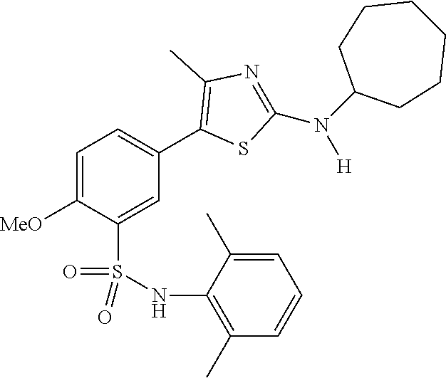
C1=C([MeO])C(S(=O)(=O)NC2=C(C)C=CC=C2C)=CC(C2=C(C)N=C(N(C3CCCCCC3)[H])S2)=C1
